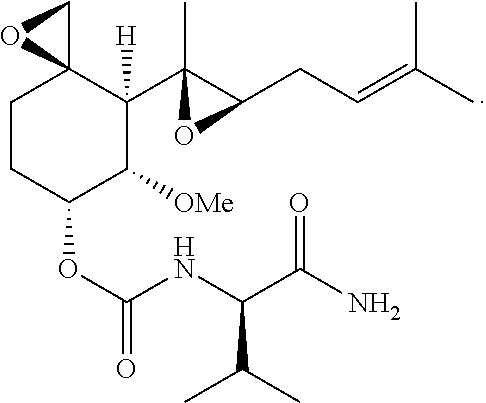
C1CC(OC(=O)NC(C(N)=O)C(C)C)C([OMe])C(C2(C)C(CC=C(C)C)O2)([H])C12CO2
